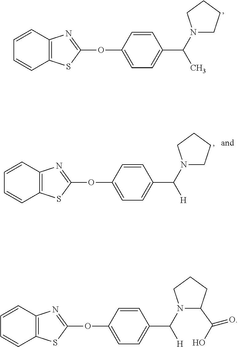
C12=C(SC(OC3=CC=C(C(N4C(C(O)=O)CCC4)[H])C=C3)=N1)C=CC=C2.C12=C(SC(OC3=CC=C(C(N4CCCC4)C)C=C3)=N1)C=CC=C2.C12=C(SC(OC3=CC=C(C(N4CCCC4)[H])C=C3)=N1)C=CC=C2
